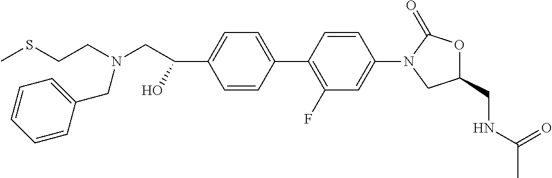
C1=CC(C2=C(F)C=C(N3CC(CNC(=O)C)OC3=O)C=C2)=CC=C1C(CN(CCSC)CC1=CC=CC=C1)O
